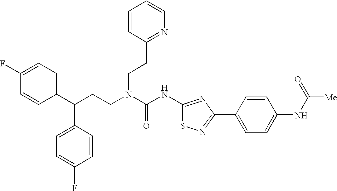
C1(C(CCN(C(NC2=NC(C3=CC=C(NC([Me])=O)C=C3)=NS2)=O)CCC2=NC=CC=C2)C2=CC=C(F)C=C2)=CC=C(F)C=C1
